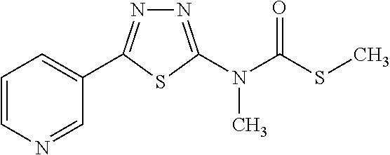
N1=C(N(C(SC)=O)C)SC(C2=CC=CN=C2)=N1
